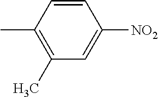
C1(C)=C(C)C=CC([NO2])=C1
